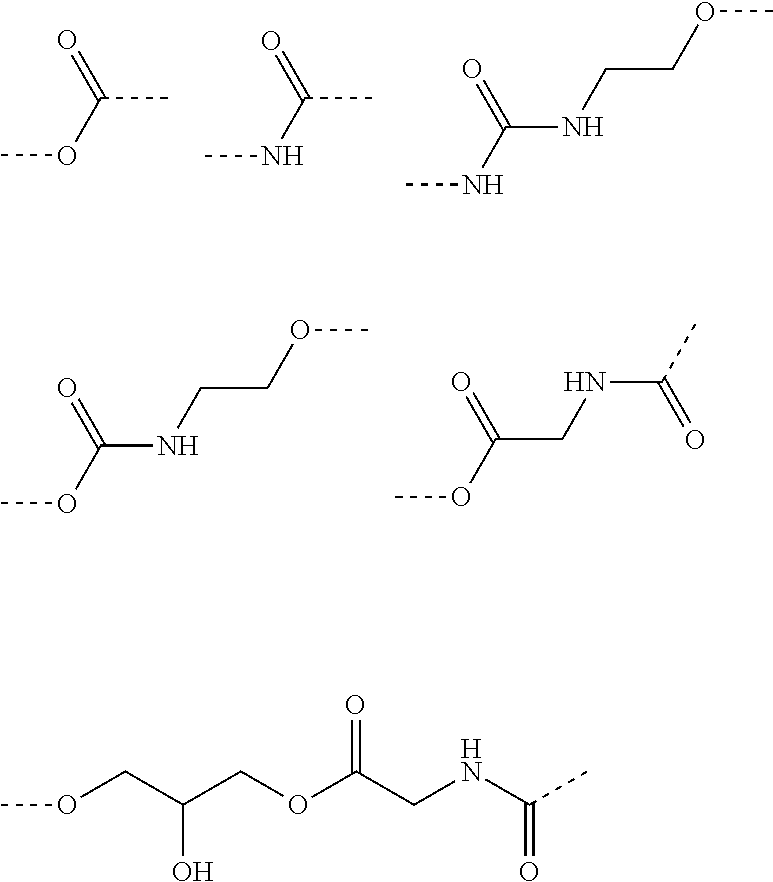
C(C)(OC)=O.C(C)(NC)=O.C(NCCOC)(NC)=O.C(NCCOC)(OC)=O.C(CNC(C)=O)(OC)=O.C(O)(COC)COC(CNC(C)=O)=O
